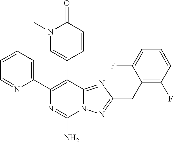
N12C(=NC(CC3=C(F)C=CC=C3F)=N1)C(C1=CN(C)C(=O)C=C1)=C(C1=CC=CC=N1)N=C2N
